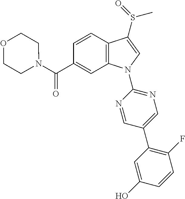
C(C1=CC2=C(C=C1)C(S(C)=O)=CN2C1=NC=C(C2=C(F)C=CC(O)=C2)C=N1)(=O)N1CCOCC1
